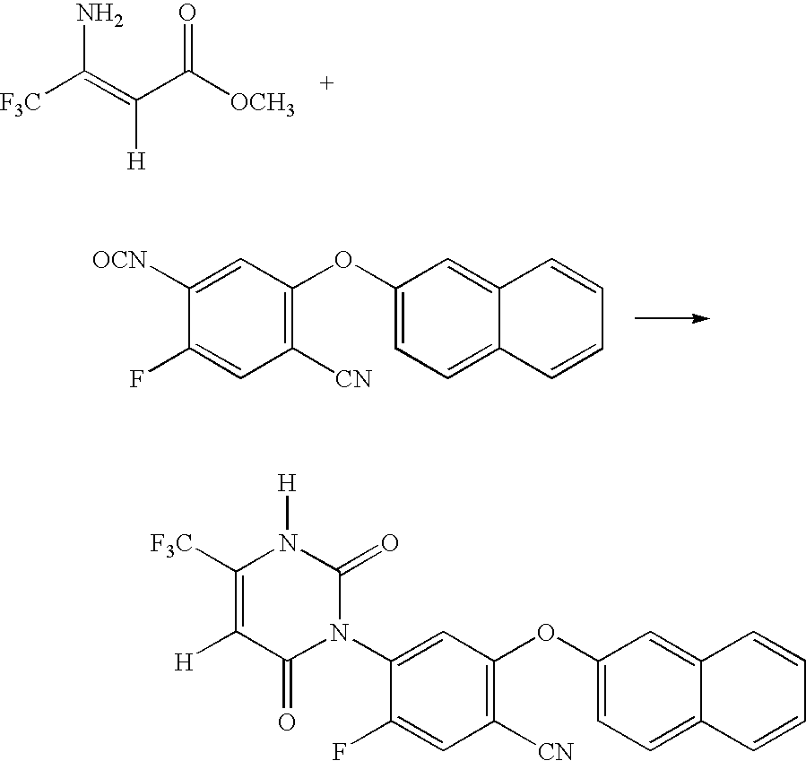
NC(=C(C([OCH3])=O)[H])[F3C].C1(OC2=C([CN])C=C(F)C([OCN])=C2)=CC=C2C(=C1)C=CC=C2.C1(OC2=C([CN])C=C(F)C(N3C(=O)N([H])C([F3C])=C([H])C3=O)=C2)=CC=C2C(=C1)C=CC=C2
